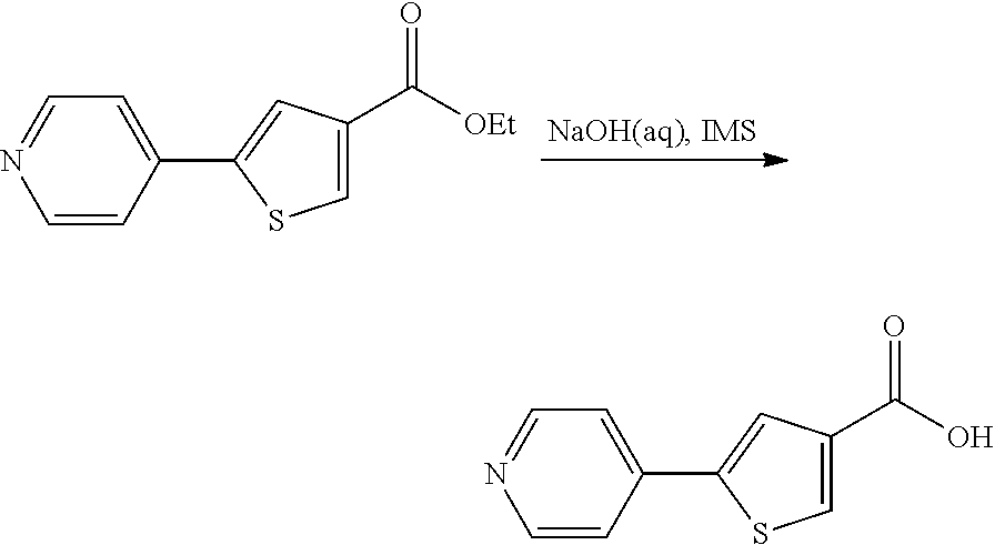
C1=C(C([OEt])=O)C=C(C2=CC=NC=C2)S1.C1=C(C(O)=O)C=C(C2=CC=NC=C2)S1
